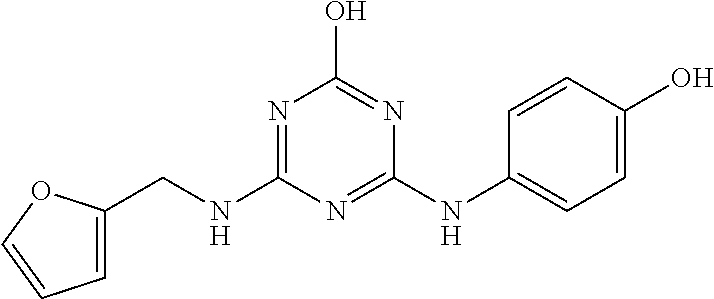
C1=C(CNC2=NC(O)=NC(NC3=CC=C(O)C=C3)=N2)OC=C1
